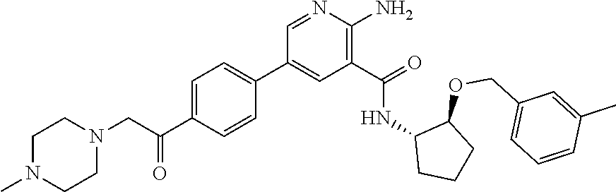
C1=C(C(CN2CCN(C)CC2)=O)C=CC(C2=CC(C(=O)NC3CCCC3OCC3=CC=CC(C)=C3)=C(N)N=C2)=C1
